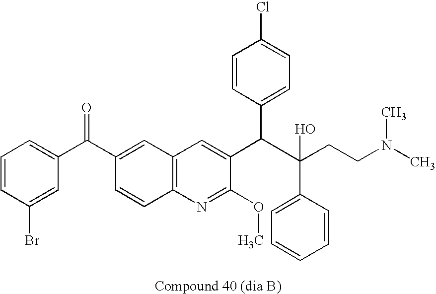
C1=CC(Br)=CC(C(=O)C2=CC3=C(N=C(OC)C(C(C(O)(C4=CC=CC=C4)CCN(C)C)C4=CC=C(Cl)C=C4)=C3)C=C2)=C1
